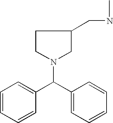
C1=CC=CC(C(C2=CC=CC=C2)N2CCC(CNC)C2)=C1
